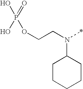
OP(O)(=O)OCCN(*)C1CCCCC1
